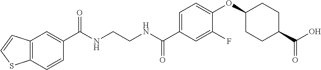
C(NCCNC(C1=CC=C(OC2CCC(C(O)=O)CC2)C(F)=C1)=O)(=O)C1=CC2=C(C=C1)SC=C2
